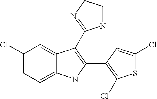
C1=C2C(=CC=C1Cl)NC(C1=C(Cl)SC(Cl)=C1)=C2C1=NCCN1
